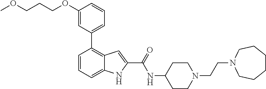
C1=CC=C2C(=C1C1=CC=CC(OCCCOC)=C1)C=C(C(=O)NC1CCN(CCN3CCCCCC3)CC1)N2
